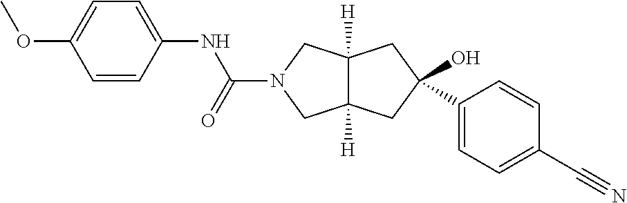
C1=CC(C#N)=CC=C1C1(O)CC2([H])C([H])(CN(C(NC3=CC=C(OC)C=C3)=O)C2)C1
